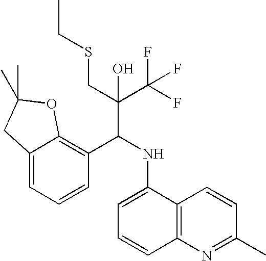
C12=CC=CC(C(NC3=CC=CC4=C3C=CC(C)=N4)C(C(F)(F)F)(CSCC)O)=C1OC(C)(C)C2
